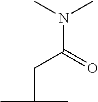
CN(C)C(=O)CC(C)C
